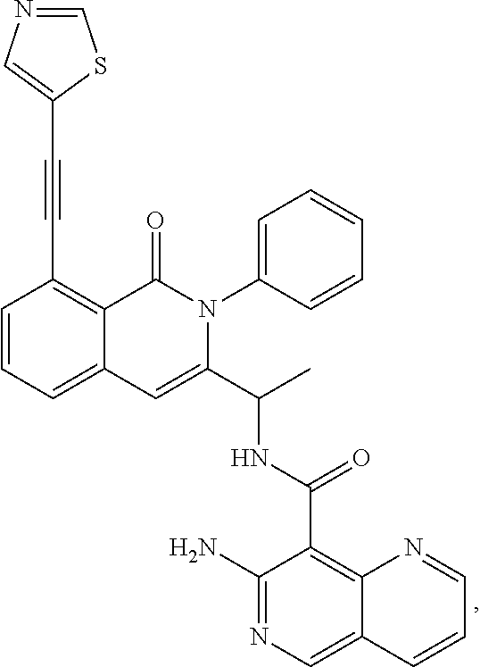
C1=CC=C2C(=C1C#CC1=CN=CS1)C(=O)N(C1=CC=CC=C1)C(C(C)NC(C1=C3C(=CN=C1N)C=CC=N3)=O)=C2
